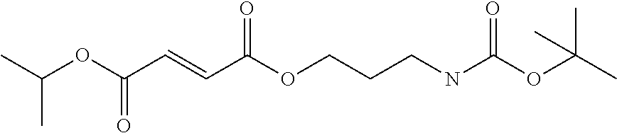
CC(OC(C=CC(OCCCNC(OC(C)(C)C)=O)=O)=O)C
